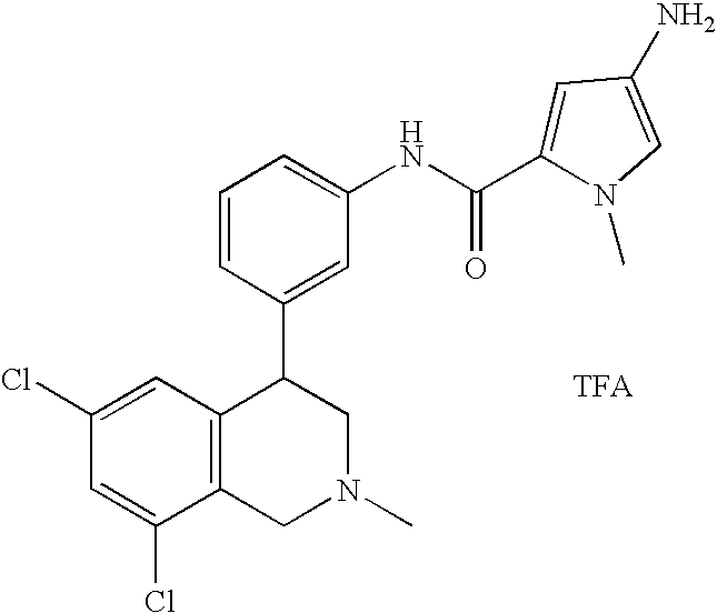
C1=C(NC(=O)C2=CC(N)=CN2C)C=C(C2C3=C(CN(C)C2)C(Cl)=CC(Cl)=C3)C=C1
